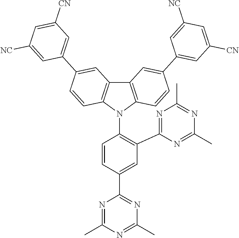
C1=C(C2=NC(C)=NC(C)=N2)C=CC(N2C3=C(C4=C2C=CC(C2=CC([CN])=CC([NC])=C2)=C4)C=C(C2=CC([CN])=CC([NC])=C2)C=C3)=C1C1=NC(C)=NC(C)=N1
